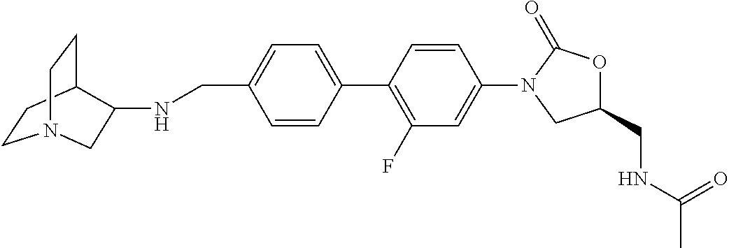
C1(CNC2C3CCN(CC3)C2)=CC=C(C2=C(F)C=C(N3CC(CNC(C)=O)OC3=O)C=C2)C=C1
